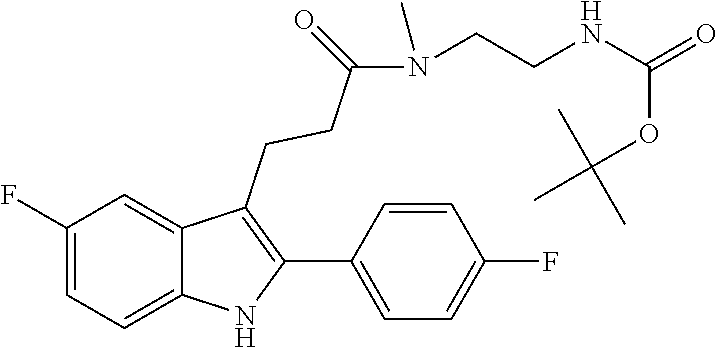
C1=C(F)C=C2C(CCC(=O)N(C)CCNC(=O)OC(C)(C)C)=C(C3=CC=C(F)C=C3)NC2=C1
